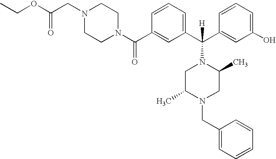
C1(C(N2CCN(CC(OCC)=O)CC2)=O)=CC(C(C2=CC(O)=CC=C2)([H])N2CC(C)N(CC3=CC=CC=C3)CC2C)=CC=C1
